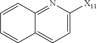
C1=C([X11])N=C2C(=C1)C=CC=C2
